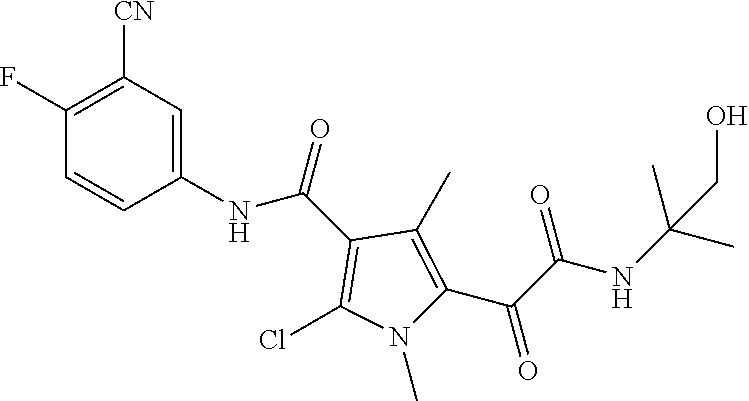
C1(NC(C2=C(Cl)N(C)C(C(C(NC(C)(C)CO)=O)=O)=C2C)=O)=CC([CN])=C(F)C=C1
